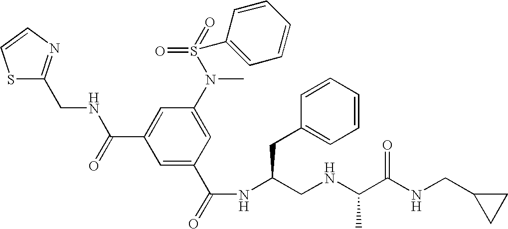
S1C(CNC(C2=CC(N(S(=O)(=O)C3=CC=CC=C3)C)=CC(C(=O)NC(CNC(C(NCC3CC3)=O)C)CC3=CC=CC=C3)=C2)=O)=NC=C1
